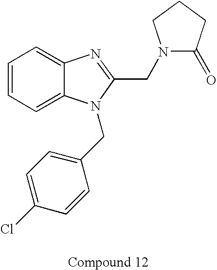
C1=CC=C2C(=C1)N=C(CN1C(=O)CCC1)N2CC1=CC=C(Cl)C=C1
